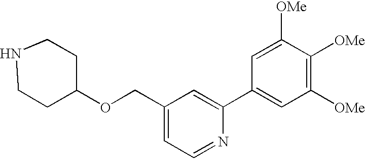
N1CCC(OCC2=CC=NC(C3=CC([OMe])=C([OMe])C([OMe])=C3)=C2)CC1
